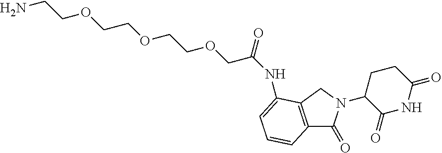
C12=C(CN(C3C(=O)NC(=O)CC3)C1=O)C(NC(COCCOCCOCCN)=O)=CC=C2
